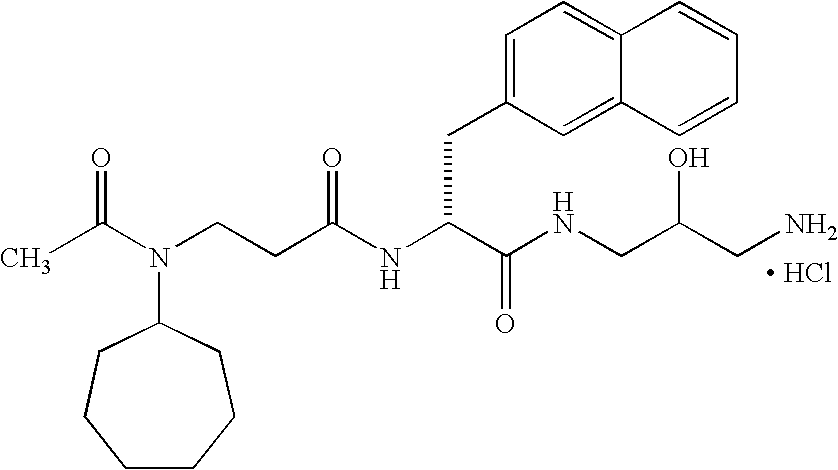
[ HCl].N(C(C(NCC(CN)O)=O)CC1=CC=C2C(=C1)C=CC=C2)C(CCN(C(C)=O)C1CCCCCC1)=O
